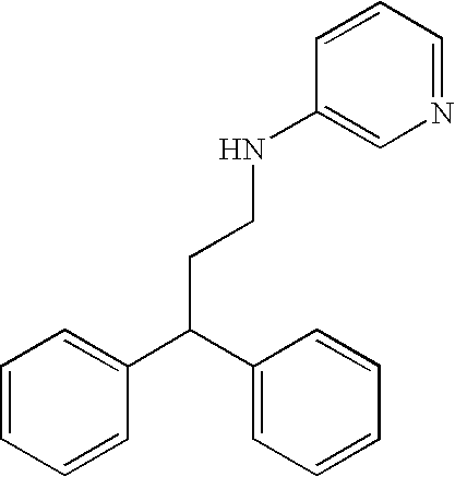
C1=CC=CC(C(C2=CC=CC=C2)CCNC2=CN=CC=C2)=C1
